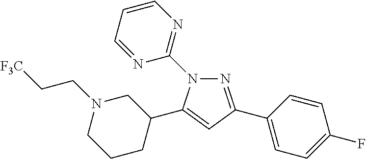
N1=C(C2=CC=C(F)C=C2)C=C(C2CN(CC[F3C])CCC2)N1C1=NC=CC=N1
